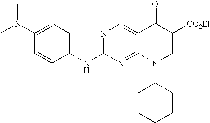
CN(C)C1=CC=C(NC2=NC=C3C(=N2)N(C2CCCCC2)C=C([CO2Et])C3=O)C=C1
